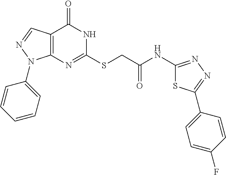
C12=C(N=C(SCC(NC3=NN=C(C4=CC=C(F)C=C4)S3)=O)NC1=O)N(C1=CC=CC=C1)N=C2
